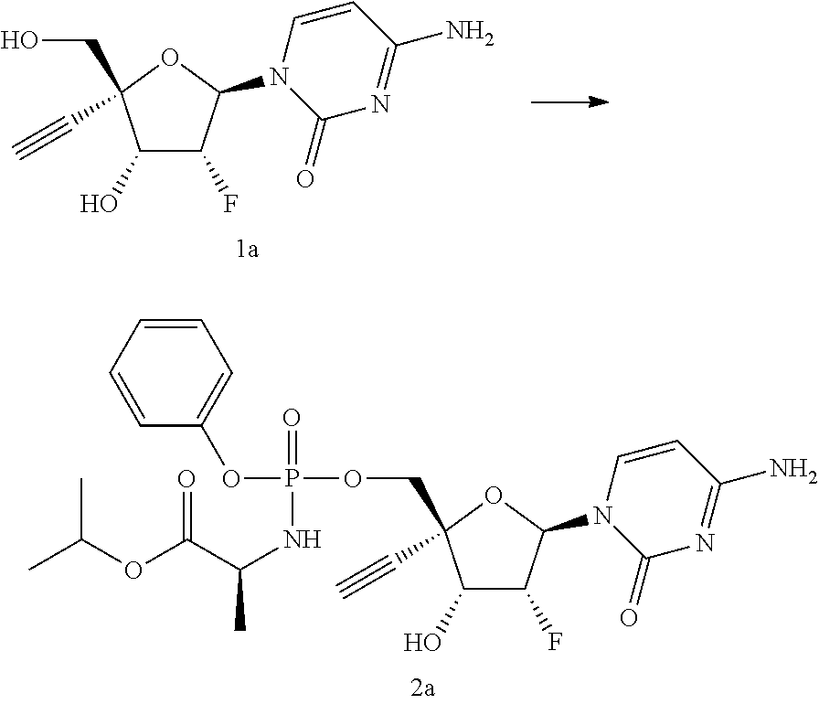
C1(O)C(F)C(N2C(=O)N=C(N)C=C2)OC1(CO)C#C.C1(O)C(F)C(N2C(=O)N=C(N)C=C2)OC1(COP(OC1=CC=CC=C1)(=O)NC(C(OC(C)C)=O)C)C#C
